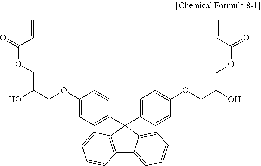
C12=C(C(C3=CC=C(OCC(O)COC(=O)C=C)C=C3)(C3=CC=C(OCC(O)COC(=O)C=C)C=C3)C3=CC=CC=C13)C=CC=C2
